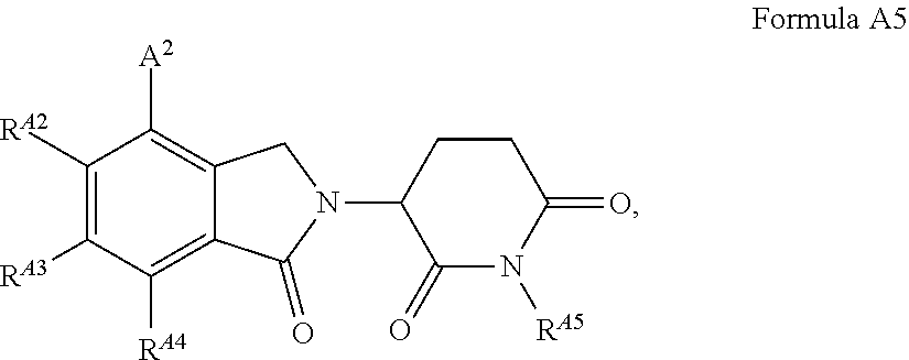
C1([RA2])=C([RA3])C([RA4])=C2C(=C1[A2])CN(C1C(=O)N([RA5])C(=O)CC1)C2=O
